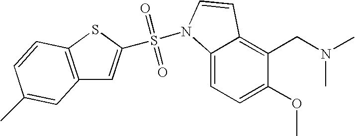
C1(OC)=CC=C2C(=C1CN(C)C)C=CN2S(=O)(=O)C1=CC2=C(S1)C=CC(C)=C2
